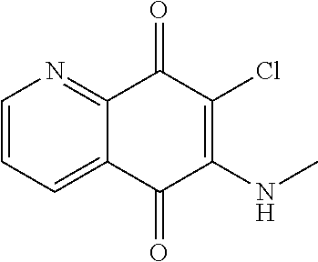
C1=CC=C2C(=N1)C(=O)C(Cl)=C(NC)C2=O
